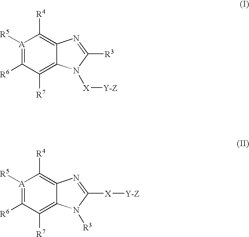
[A]1([R5])=C([R6])C([R7])=C2C(=C1[R4])N=C([R3])N2[X][Y-Z].[A]1([R5])=C([R6])C([R7])=C2C(=C1[R4])N=C([X][Y-Z])N2[R3]
